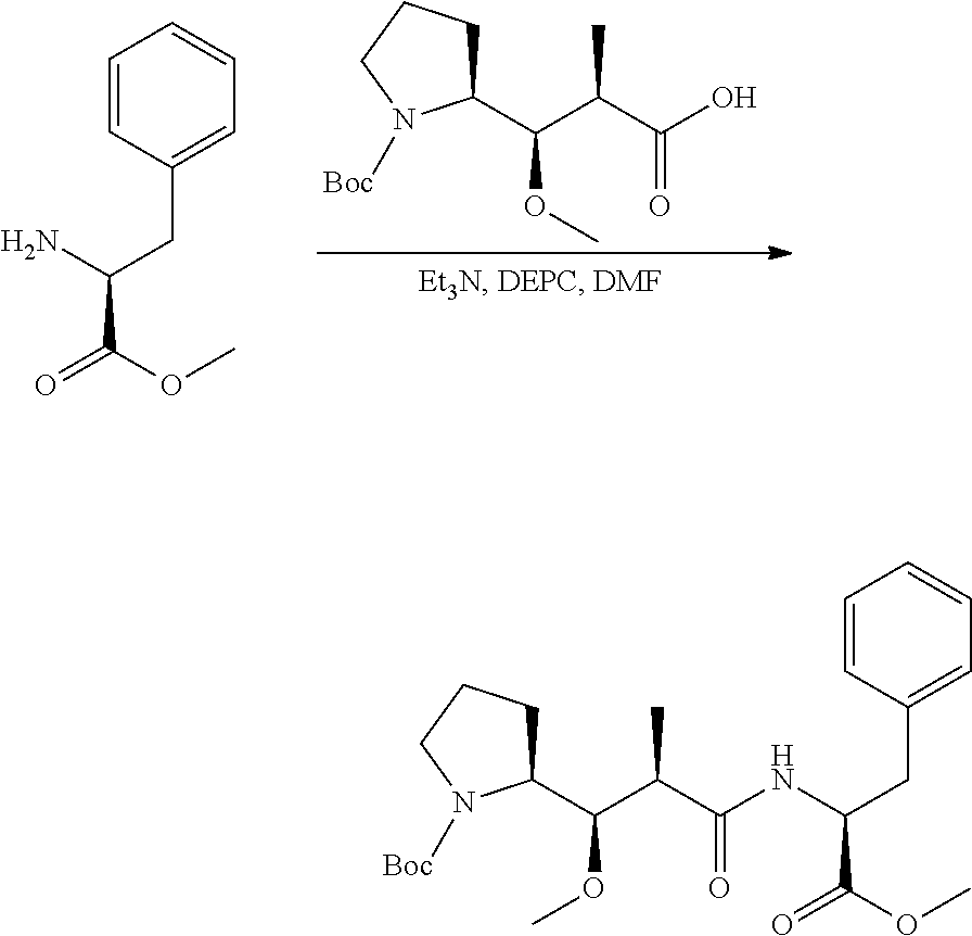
C1=CC(CC(C(=O)OC)N)=CC=C1.C1(C(C(C(O)=O)C)OC)CCCN1[Boc].C1=CC(CC(C(=O)OC)NC(C(C(C2CCCN2[Boc])OC)C)=O)=CC=C1
